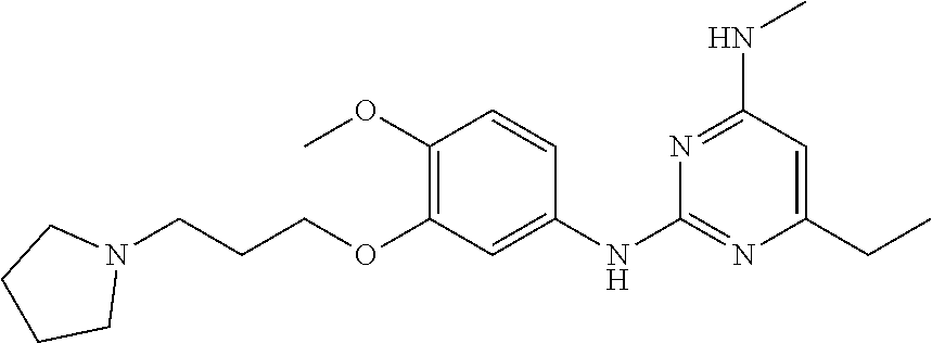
C1(CC)=CC(NC)=NC(NC2=CC(OCCCN3CCCC3)=C(OC)C=C2)=N1
